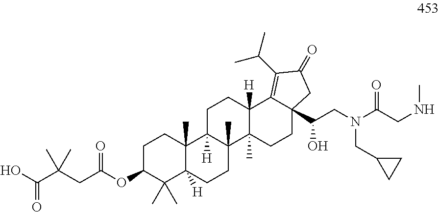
C1C(OC(CC(C(O)=O)(C)C)=O)C(C)(C)C2([H])C(C)(C1)C1([H])C(C)(CC2)C2(C)C([H])(CC1)C1=C(C(C)C)C(=O)CC1(C(CN(C(CNC)=O)CC1CC1)O)CC2
